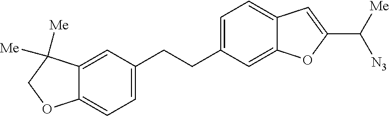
C1=C(CCC2=CC=C3C(=C2)OC(C([Me])[N3])=C3)C=C2C(=C1)OCC2([Me])[Me]
